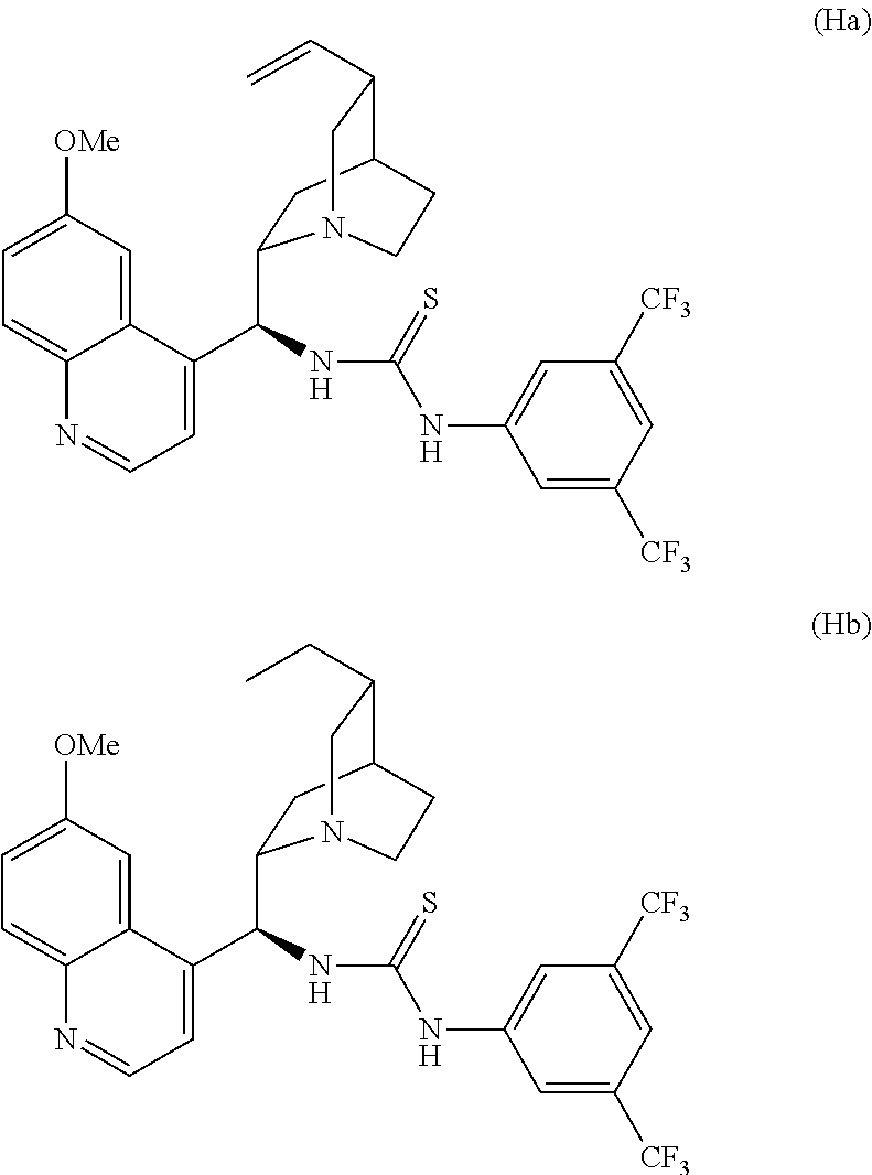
C12=CC=C([OMe])C=C1C(C(C1CC3C(C=C)CN1CC3)NC(NC1=CC([CF3])=CC([CF3])=C1)=S)=CC=N2.C12=CC=C([OMe])C=C1C(C(C1CC3C(CC)CN1CC3)NC(NC1=CC([CF3])=CC([CF3])=C1)=S)=CC=N2
